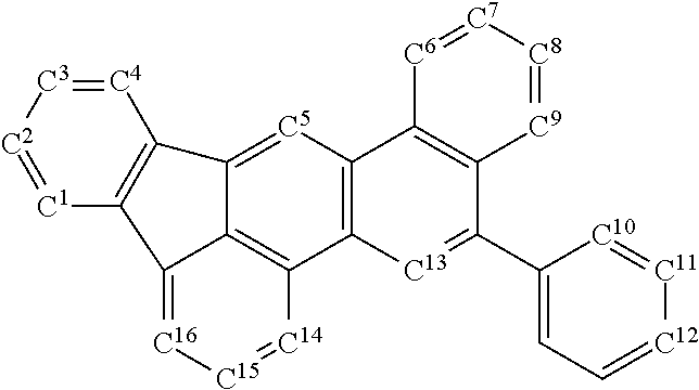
C12=C([C5]=C3C4=C1[C14]=[C15][C16]=C4C1=C3[C4]=[C3][C2]=[C1]1)C1=C(C(C3=CC=[C12][C11]=[C10]3)=[C13]2)[C9]=[C8][C7]=[C6]1
